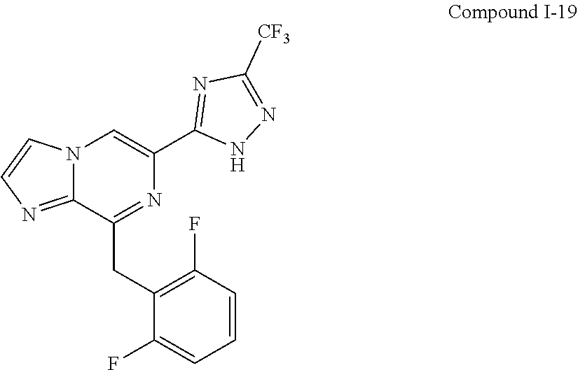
C1(CC2=NC(C3=NC([CF3])=NN3)=CN3C2=NC=C3)=C(F)C=CC=C1F
